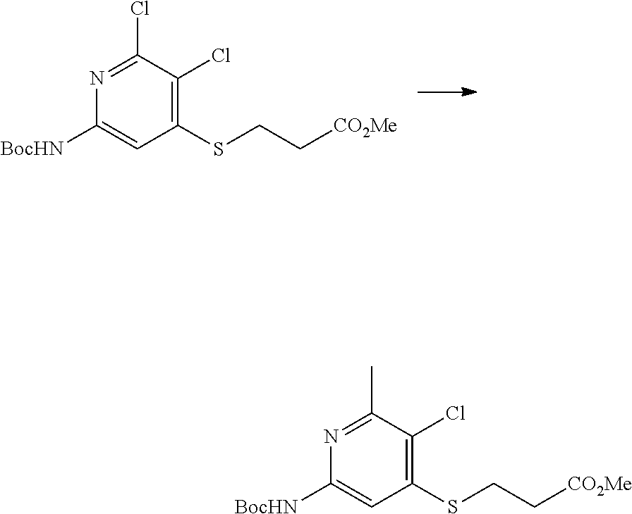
C1(SCC[CO2Me])=C(Cl)C(Cl)=NC([BocHN])=C1.C1(SCC[CO2Me])=C(Cl)C(C)=NC([BocHN])=C1
